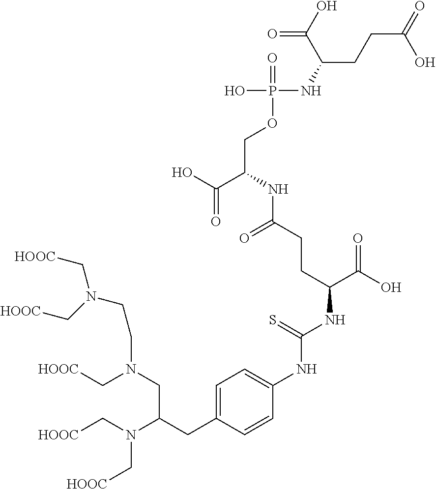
C1=C(CC(N(C[HOOC])C[HOOC])CN(CCN(C[HOOC])C[HOOC])C[HOOC])C=CC(NC(NC(C(O)=O)CCC(NC(COP(=O)(NC(CCC(=O)O)C(O)=O)O)C(O)=O)=O)=S)=C1
